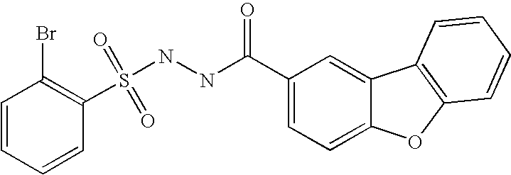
C1=CC=CC(S(NNC(C2=CC=C3C(=C2)C2=C(O3)C=CC=C2)=O)(=O)=O)=C1Br
